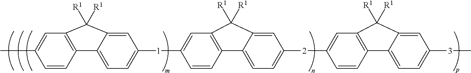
C1=CC2=C(C=C1C)C([R1])([R1])C1=CC([1]C3=CC4=C(C=C3)C3=CC=C([2]C5=CC6=C(C=C5)C5=CC=C([3]C)C=C5C6([R1])[R1])C=C3C4([R1])[R1])=CC=C21
